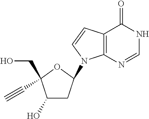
C12=C(N=CNC1=O)N(C1CC(O)C(CO)(C#C)O1)C=C2
